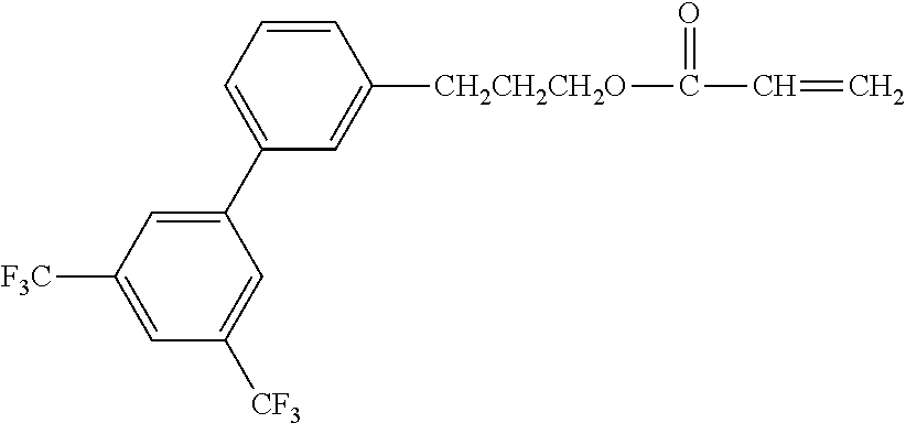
C1=C(C2=CC([F3C])=CC([CF3])=C2)C=C([CH2CH2CH2O]C(=O)C=C)C=C1
